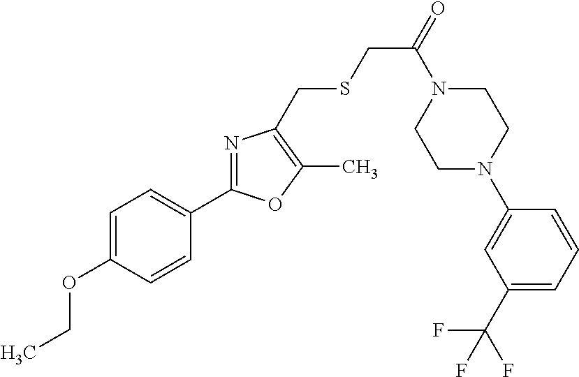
C1=C(OCC)C=CC(C2=NC(CSCC(=O)N3CCN(C4=CC(C(F)(F)F)=CC=C4)CC3)=C(C)O2)=C1
